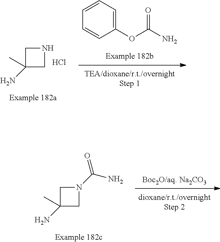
C1(N)(C)CN(C(N)=O)C1.C1(OC(N)=O)=CC=CC=C1.C1(N)(C)CNC1.Cl
